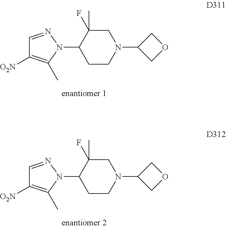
C1(N2N=CC([O2N])=C2C)CCN(C2COC2)CC1(F)C.C1(N2N=CC([O2N])=C2C)CCN(C2COC2)CC1(F)C
